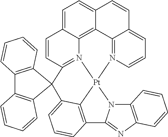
C1=C2C3=C4C(=C1)C=CC1=CC=CN(=C41)[Pt]14N3=C(C=C2)C2(C3=CC=CC(=C13)C1=NC3=C(N14)C=CC=C3)C1=C(C3=C2C=CC=C3)C=CC=C1
